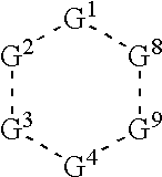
[G2]1[G3][G4][G9][G8][G1]1
